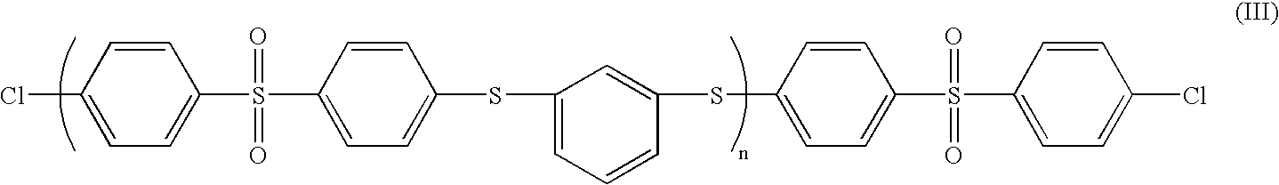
C1=CC(Cl)=CC=C1S(C1=CC=C(SC2=CC=CC(SC3=CC=C(S(C4=CC=C(Cl)C=C4)(=O)=O)C=C3)=C2)C=C1)(=O)=O
